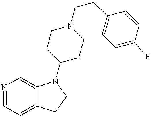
N1=CC=C2C(=C1)N(C1CCN(CCC3=CC=C(F)C=C3)CC1)CC2
